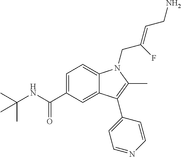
C1=C(C(NC(C)(C)C)=O)C=C2C(=C1)N(CC(=CCN)F)C(C)=C2C1=CC=NC=C1
